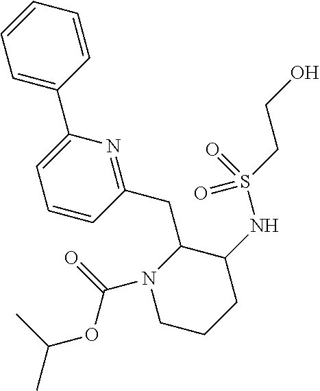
C1CCC(NS(CCO)(=O)=O)C(CC2=NC(C3=CC=CC=C3)=CC=C2)N1C(=O)OC(C)C
